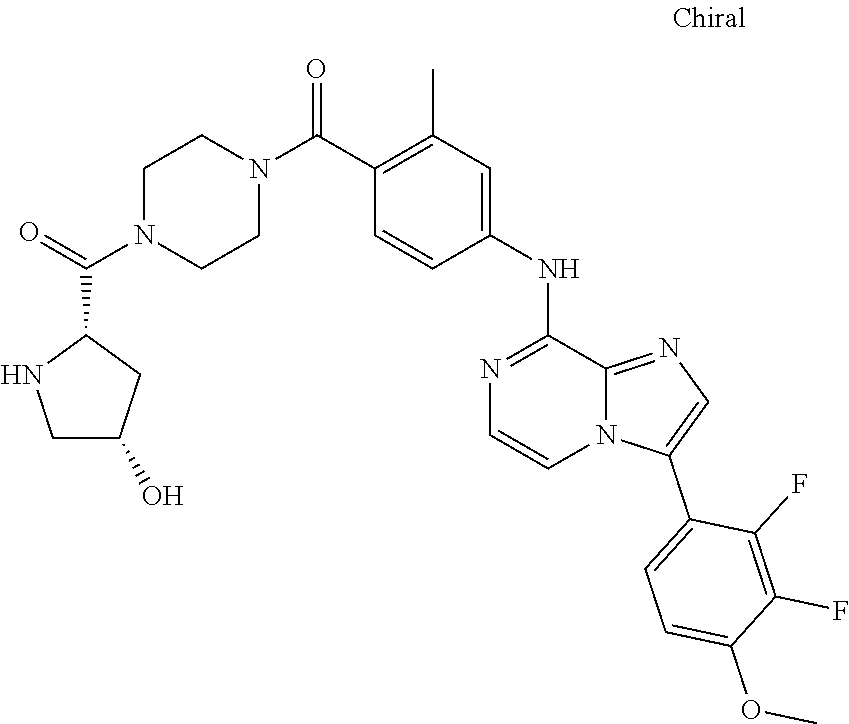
C1=CC(C(N2CCN(C(C3NCC(O)C3)=O)CC2)=O)=C(C)C=C1NC1=NC=CN2C1=NC=C2C1=CC=C(OC)C(F)=C1F
